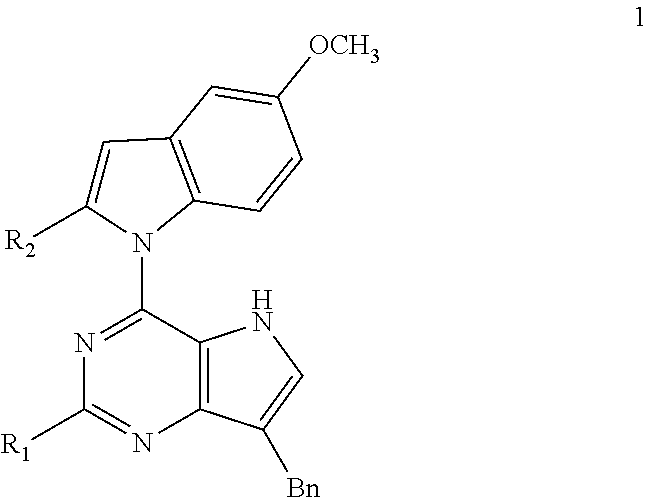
N1=C(N2C([R2])=CC3=C2C=CC([OCH3])=C3)C2=C(N=C1[R1])C([Bn])=CN2
